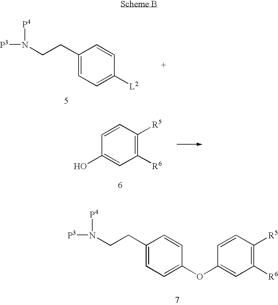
[P3]N([P4])CCC1=CC=C([L2])C=C1.C1([R6])=C([R5])C=CC(O)=C1.[P3]N([P4])CCC1=CC=C(OC2=CC([R6])=C([R5])C=C2)C=C1
